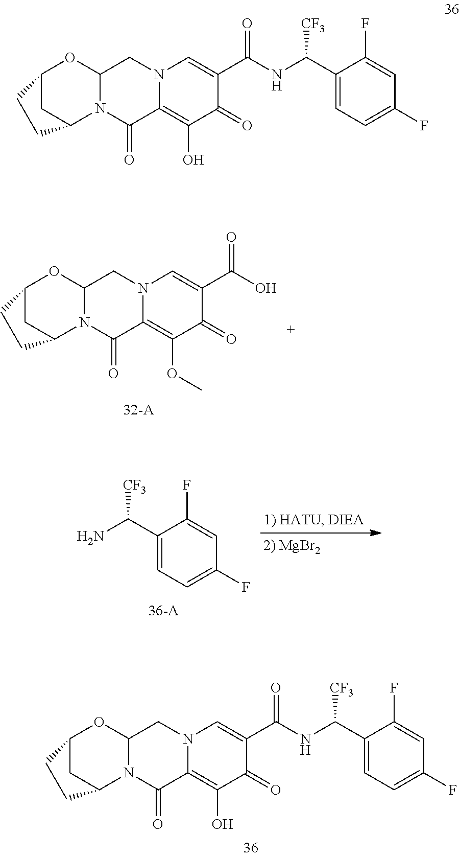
N12C(=C(OC)C(=O)C(C(O)=O)=C1)C(=O)N1C(C2)OC2CC1CC2.C(C1=CC=C(F)C=C1F)(N)[CF3].C(C1=CC=C(F)C=C1F)(NC(C1=CN2C(=C(O)C1=O)C(=O)N1C(C2)OC2CC1CC2)=O)[CF3].C(C1=CC=C(F)C=C1F)(NC(C1=CN2C(=C(O)C1=O)C(=O)N1C(C2)OC2CC1CC2)=O)[CF3]
